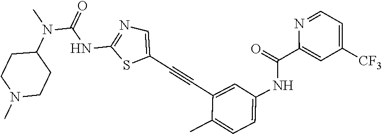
N1=C(NC(N(C2CCN(C)CC2)C)=O)SC(C#CC2=CC(NC(C3=CC([CF3])=CC=N3)=O)=CC=C2C)=C1
